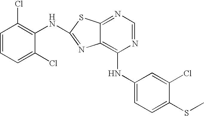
N1=CN=C2C(=C1NC1=CC=C(SC)C(Cl)=C1)N=C(NC1=C(Cl)C=CC=C1Cl)S2
